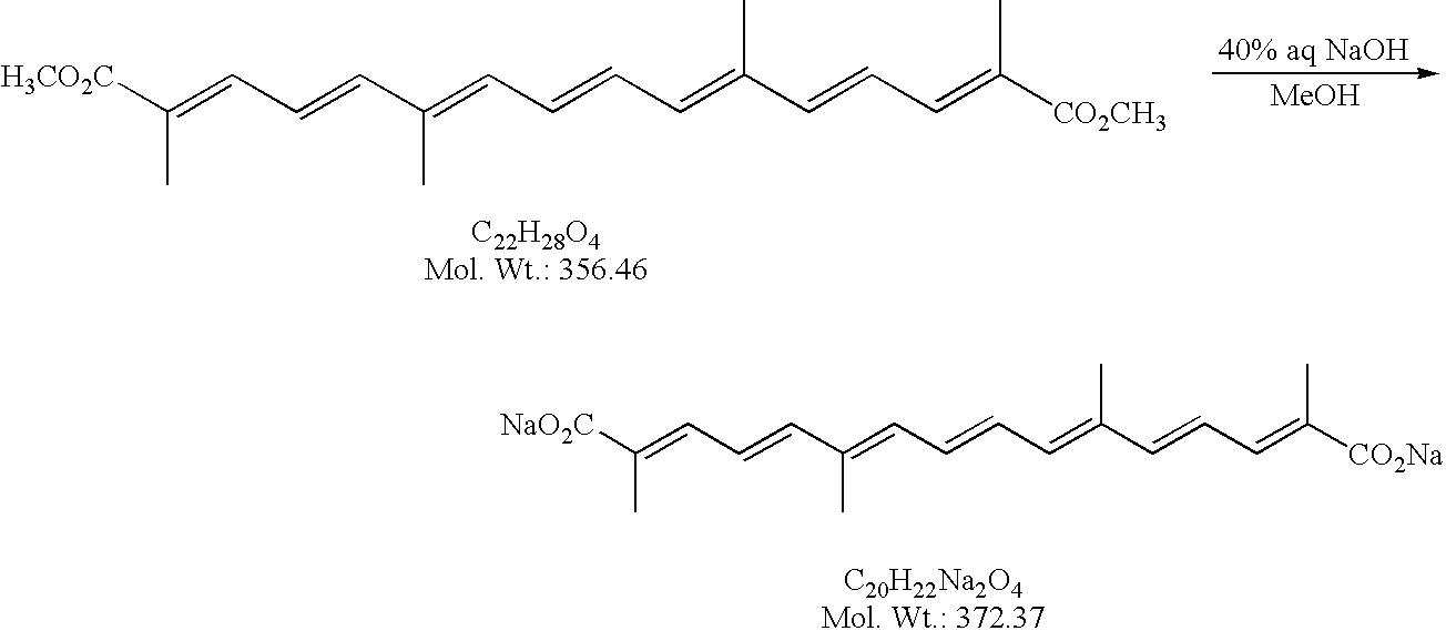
[NaO2C]C(=CC=CC(=CC=CC=C(C=CC=C([CO2Na])C)C)C)C.[H3CO2C]C(=CC=CC(=CC=CC=C(C=CC=C([CO2CH3])C)C)C)C.[MeOH]
